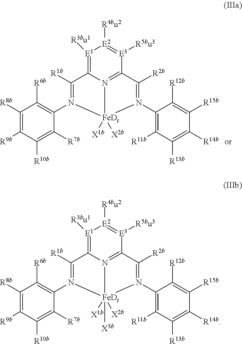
C1([R8b])=C([R9b])C([R10b])=C([R7b])C(N2=C([R1b])C3=[E1]([R3bu1])[E2]([R4bu2])=[E3]([R5bu3])C4=N3[FeDt]2([X1b])([X2b])N(C2=C([R11b])C([R13b])=C([R14b])C([R15b])=C2[R12b])=C4[R2b])=C1[R6b].C1([R8b])=C([R9b])C([R10b])=C([R7b])C(N2=C([R1b])C3=[E1]([R3bu1])[E2]([R4bu2])=[E3]([R5bu3])C4=N3[FeDt]2([X1b])([X2b])([X3b])N(C2=C([R11b])C([R13b])=C([R14b])C([R15b])=C2[R12b])=C4[R2b])=C1[R6b]
